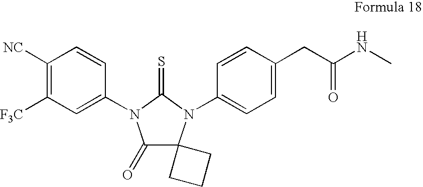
C1([NC])=C([F3C])C=C(N2C(=O)C3(N(C4=CC=C(CC(NC)=O)C=C4)C2=S)CCC3)C=C1
